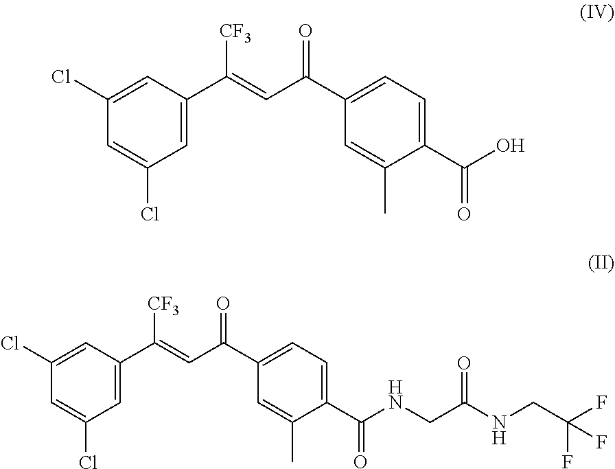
C1(C(O)=O)=CC=C(C(C=C(C2=CC(Cl)=CC(Cl)=C2)[CF3])=O)C=C1C.C1(C(=O)NCC(NCC(F)(F)F)=O)=CC=C(C(C=C(C2=CC(Cl)=CC(Cl)=C2)[CF3])=O)C=C1C
